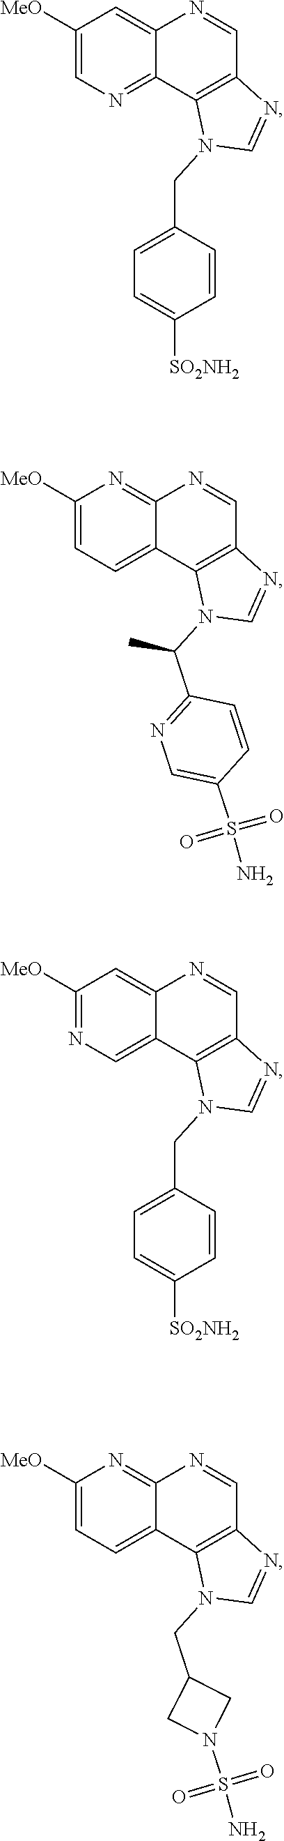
C1([MeO])=CN=C2C(=C1)N=CC1=C2N(CC2=CC=C([SO2NH2])C=C2)C=N1.C1([MeO])=CC=C2C(=N1)N=CC1=C2N(C(C2=NC=C(S(N)(=O)=O)C=C2)C)C=N1.C1([MeO])=CC=C2C(=N1)N=CC1=C2N(CC2CN(S(N)(=O)=O)C2)C=N1.C1([MeO])=NC=C2C(=C1)N=CC1=C2N(CC2=CC=C([SO2NH2])C=C2)C=N1
